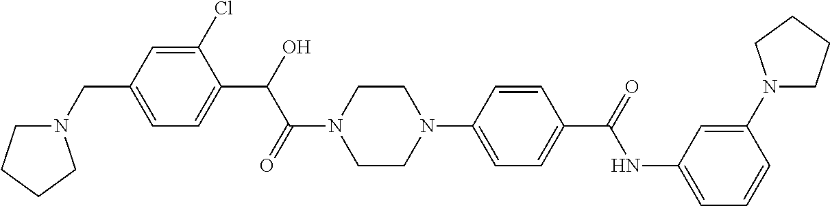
N1(CC2=CC=C(C(O)C(N3CCN(C4=CC=C(C(NC5=CC=CC(N6CCCC6)=C5)=O)C=C4)CC3)=O)C(Cl)=C2)CCCC1
